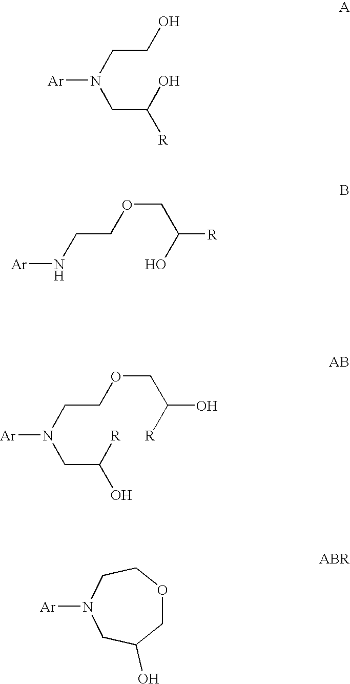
[Ar]N(CCO)CC(O)[R].[Ar]NCCOCC(O)[R].C1OCCN([Ar])CC1O.[Ar]N(CCOCC([R])O)CC([R])O
